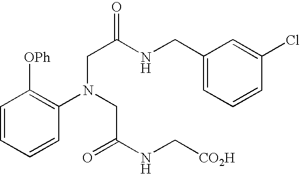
C1=CC=CC(N(CC(=O)NC[CO2H])CC(NCC2=CC=CC(Cl)=C2)=O)=C1[OPh]
